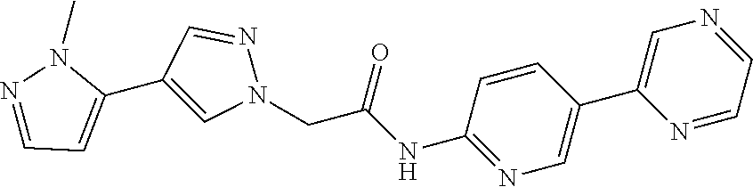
C1(C2=CN(CC(NC3=NC=C(C4=CN=CC=N4)C=C3)=O)N=C2)=CC=NN1C
